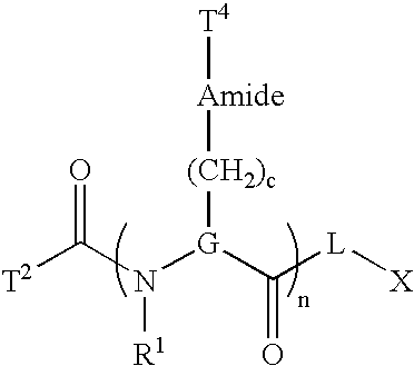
[T2]C(N([G](C([L][X])=O)[(CH2)c][Amide][T4])[R1])=O
